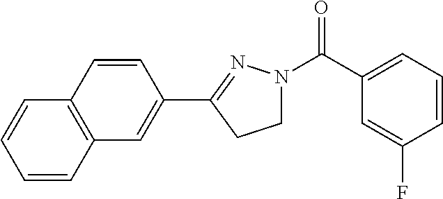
C1(C2=NN(C(C3=CC=CC(F)=C3)=O)CC2)=CC2=C(C=C1)C=CC=C2
